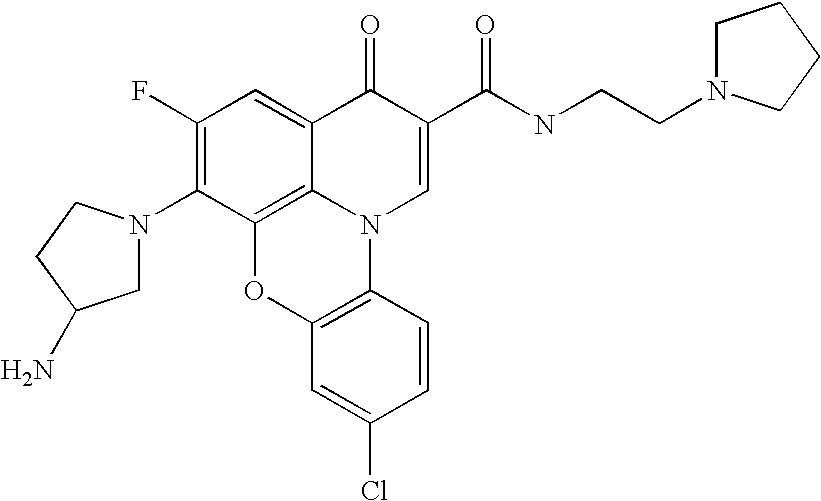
C1(F)=C(N2CC(N)CC2)C2=C3C(=C1)C(=O)C(C(NCCN1CCCC1)=O)=CN3C1=C(O2)C=C(Cl)C=C1
